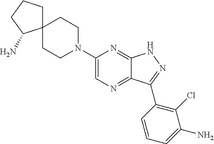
C1(N2CCC3(CC2)CCCC3N)=CN=C2C(=N1)NN=C2C1=C(Cl)C(N)=CC=C1
